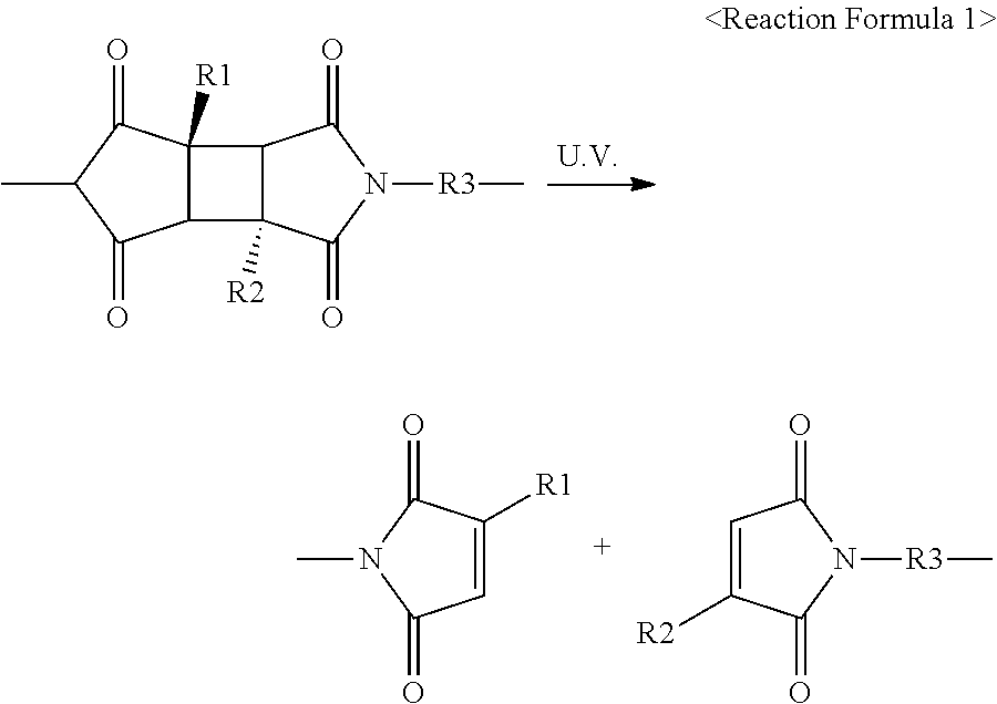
CC1C(=O)C2C([R1])(C1=O)C1C2([R2])C(=O)N([R3]C)C1=O.CN1C(=O)C=C([R1])C1=O.[R3](N1C(=O)C([R2])=CC1=O)C
